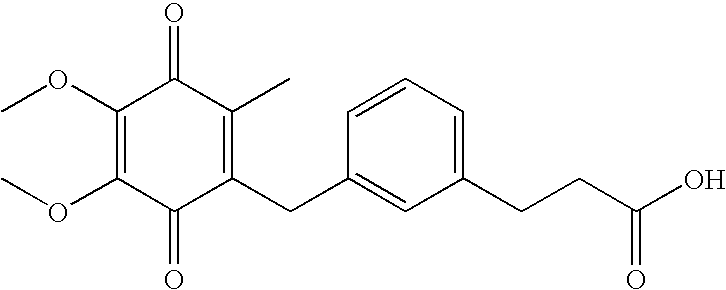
C1(=O)C(CC2=CC(CCC(O)=O)=CC=C2)=C(C)C(=O)C(OC)=C1OC
